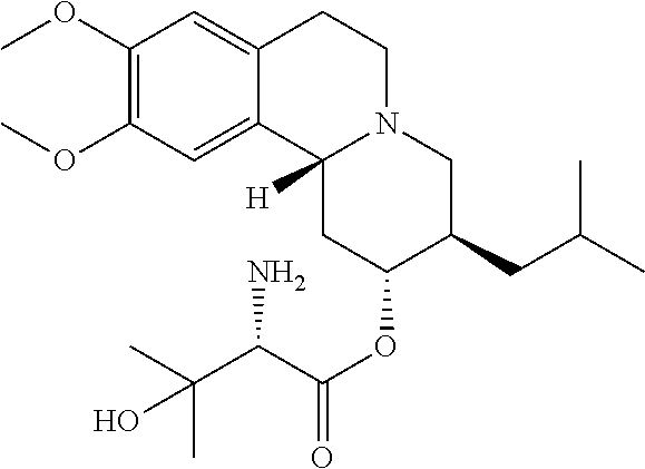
CC(C)(C(C(OC1C(CC(C)C)CN2CCC3=CC(OC)=C(OC)C=C3C2([H])C1)=O)N)O
